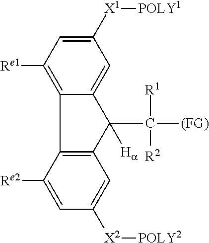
C([R2])([R1])([(FG)])C1([Ha])C2=CC([X1][POLY1])=CC([Re1])=C2C2=C1C=C([X2][POLY2])C=C2[Re2]
